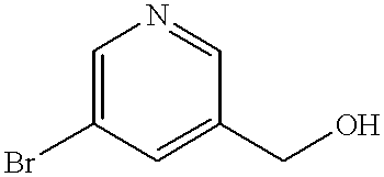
C1=C(Br)C=C(CO)C=N1
